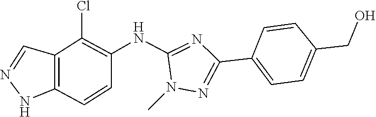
N1N=CC2=C1C=CC(NC1=NC(C3=CC=C(CO)C=C3)=NN1C)=C2Cl
